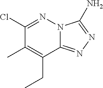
C1(Cl)=NN2C(=NN=C2N)C(CC)=C1C
